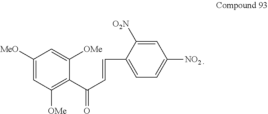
C1([MeO])=CC([OMe])=C(C(C=CC2=CC=C([NO2])C=C2[O2N])=O)C([OMe])=C1
